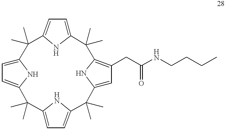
C12=CC=C(N1)C(C)(C)C1=CC=C(N1)C(C)(C)C1=CC(CC(NCCCC)=O)=C(N1)C(C)(C)C1=CC=C(N1)C2(C)C
